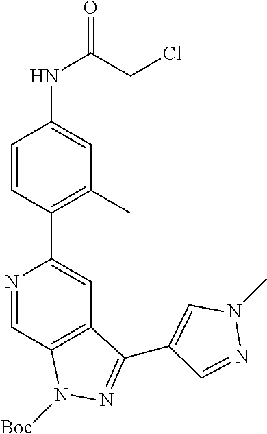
N1=CC2=C(C=C1C1=C(C)C=C(NC(=O)CCl)C=C1)C(C1=CN(C)N=C1)=NN2[Boc]
